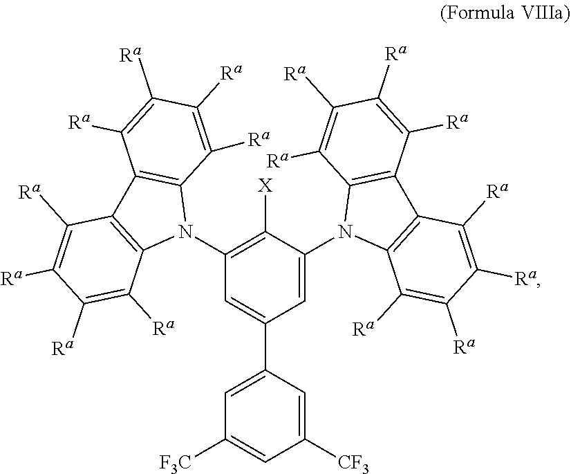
C1(N2C3=C(C4=C2C([Ra])=C([Ra])C([Ra])=C4[Ra])C([Ra])=C([Ra])C([Ra])=C3[Ra])=C([X])C(N2C3=C(C4=C2C([Ra])=C([Ra])C([Ra])=C4[Ra])C([Ra])=C([Ra])C([Ra])=C3[Ra])=CC(C2=CC([F3C])=CC([CF3])=C2)=C1
